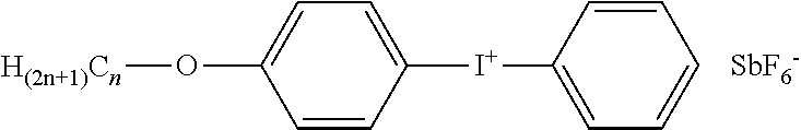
C1=CC([I+]C2=CC=CC=C2)=CC=C1O[H(2n+1)Cn].[SbF6-]
